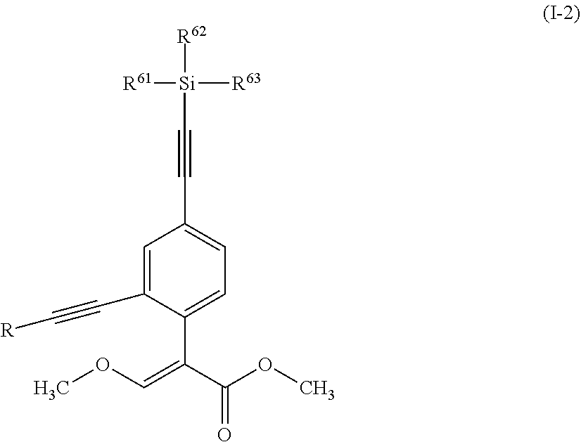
C1=C(C#C[R])C(C(C(OC)=O)=COC)=CC=C1C#C[Si]([R63])([R61])[R62]
